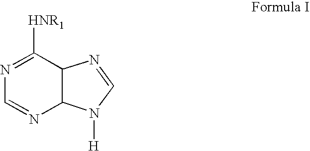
N1=C([HNR1])C2C(N=C1)N([H])C=N2
